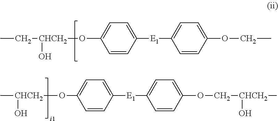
CC[CHCH2](O)OC1=CC=C([E1]C2=CC=C(OCC)C=C2)C=C1.C[CHCH2](O)OC1=CC=C([E1]C2=CC=C(OC[CHCH2](C)O)C=C2)C=C1
